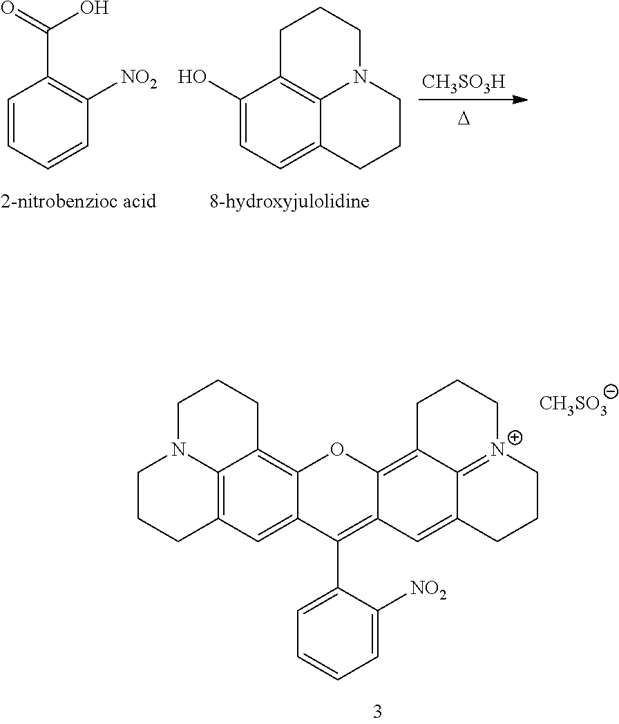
C1=CC=CC([NO2])=C1C(=O)O.C1(O)=CC=C2C3=C1CCCN3CCC2.[CH3SO3H].[D].C1CCC2=C3N1CCCC3=C1C(=C2)C(C2=CC=CC=C2[NO2])=C2C(=C3C4=[N+](CCC3)CCCC4=C2)O1.[CH3SO3]
